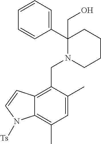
C1=CC=C(C2(CO)N(CC3=C4C(=C(C)C=C3C)N([Ts])C=C4)CCCC2)C=C1
